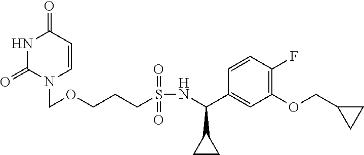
N1C(=O)N(COCCCS(NC(C2=CC(OCC3CC3)=C(F)C=C2)C2CC2)(=O)=O)C=CC1=O
